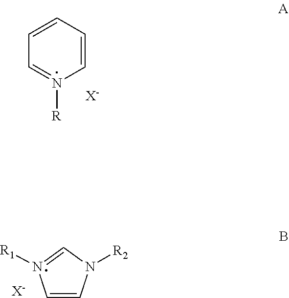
C1=CN([R2])C=N1[R1].[X-].C1=CN([R])=CC=C1.[X-]
